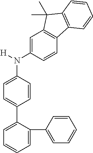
N(C1=CC=C(C2=CC=CC=C2C2=CC=CC=C2)C=C1)(C1=CC2=C(C=C1)C1=C(C2(C)C)C=CC=C1)[H]
